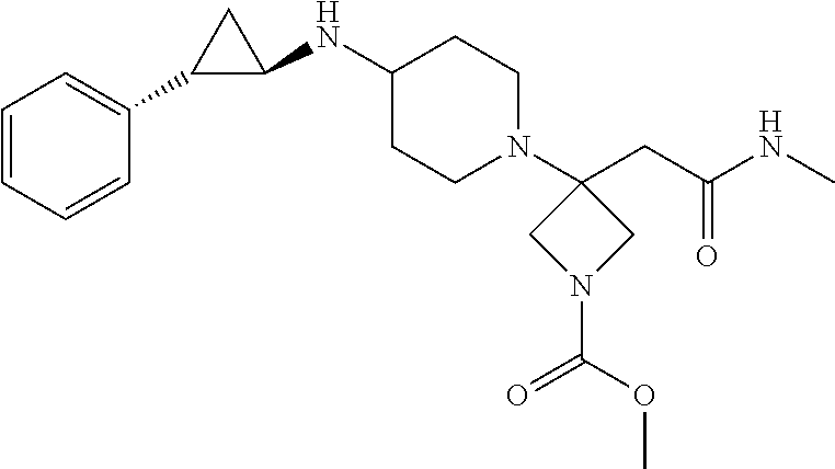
C1=CC=CC(C2C(NC3CCN(C4(CC(NC)=O)CN(C(=O)OC)C4)CC3)C2)=C1
